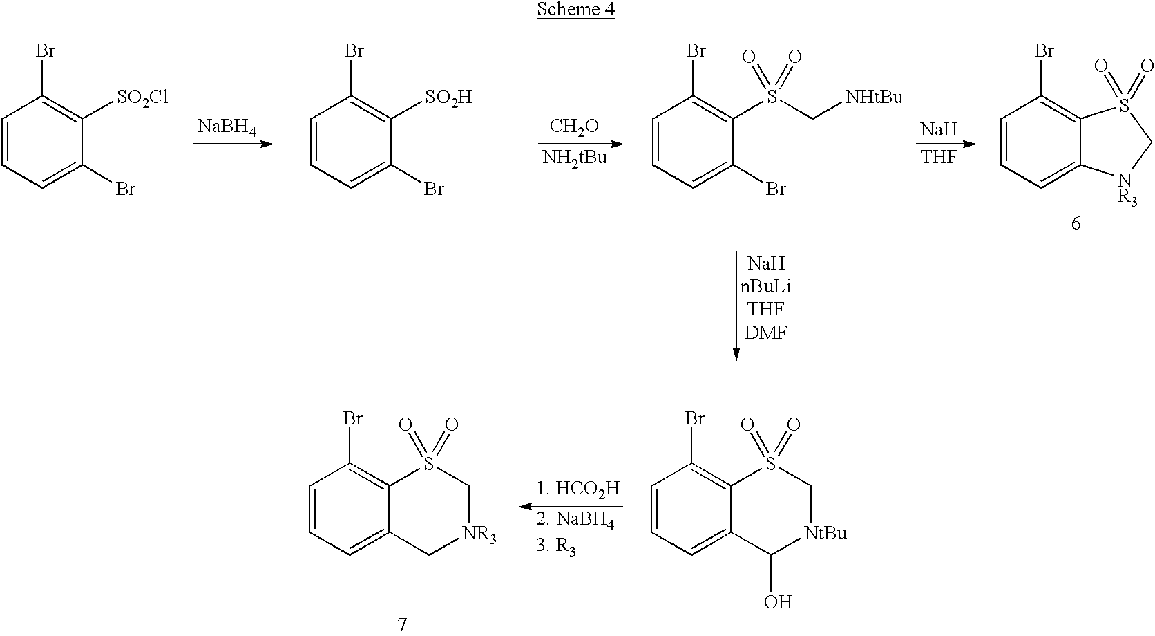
C1=CC=C(Br)C([SO2Cl])=C1Br.[NaBH4].C1=CC=C(Br)C([SO2H])=C1Br.[CH2O].C1=CC=C(Br)C(S(C[NHtBu])(=O)=O)=C1Br.[Na].[THF].C1=CC=C2C(=C1Br)S(=O)(=O)C[NR3]2.C1=CC=C2C(=C1Br)S(=O)(=O)C[NtBu]C2O.C1=CC=C2C(=C1Br)S(=O)(=O)C[NR3]C2
